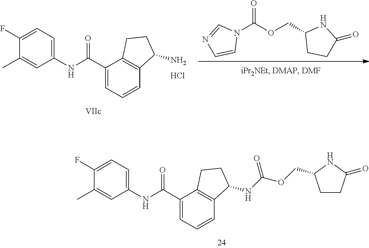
C1(C)=CC(NC(C2=CC=CC3=C2CCC3NC(OCC2CCC(=O)N2)=O)=O)=CC=C1F.N1(C(OCC2NC(=O)CC2)=O)C=NC=C1.C1(C)=CC(NC(C2=CC=CC3=C2CCC3N)=O)=CC=C1F.Cl
